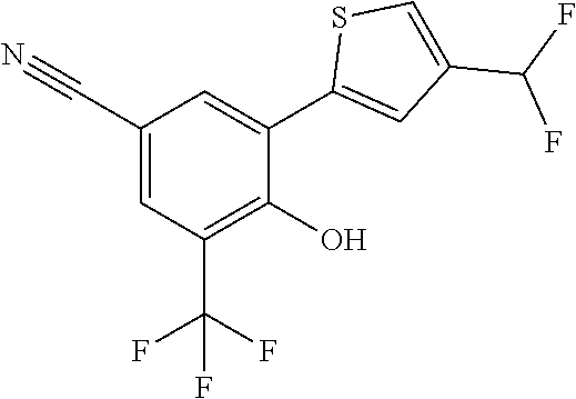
C1=C(C#N)C=C(C2=CC(C(F)F)=CS2)C(O)=C1C(F)(F)F
